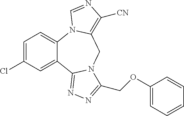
C12=CC=C(Cl)C=C1C1=NN=C(COC3=CC=CC=C3)N1CC1=C([CN])N=CN21
